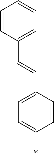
C1=CC(C=CC2=CC=C(*)C=C2)=CC=C1
